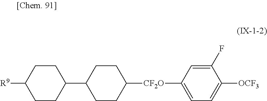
C1(C2CCC([R9])CC2)CCC([CF2O]C2=CC=C([OCF3])C(F)=C2)CC1
